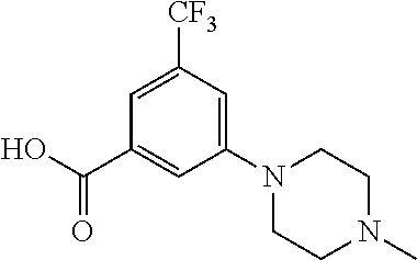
C1=C([CF3])C=C(N2CCN(C)CC2)C=C1C(O)=O
